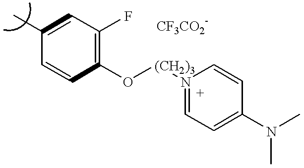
C1(C)=CC(F)=C(O[(CH2)3]N2=CC=C(N(C)C)C=C2)C=C1
